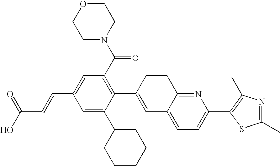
C(C1=CC(C(N2CCOCC2)=O)=C(C2=CC3=CC=C(C4=C(C)N=C(C)S4)N=C3C=C2)C(C2CCCCC2)=C1)=CC(O)=O
